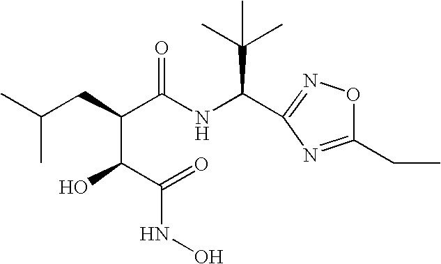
CC(CC(C(NC(C(C)(C)C)C1=NOC(CC)=N1)=O)C(O)C(=O)NO)C
